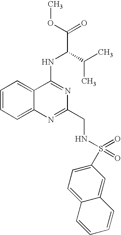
C12=CC=CC=C1N=C(CNS(=O)(=O)C1=CC=C3C(=C1)C=CC=C3)N=C2NC(C(=O)OC)C(C)C
